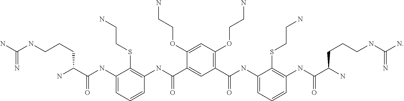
C(NCCCC(N)C(=O)NC1=CC=CC(NC(=O)C2=CC(C(=O)NC3=CC=CC(NC(=O)C(CCCNC(=N)N)N)=C3SCCN)=C(OCCN)C=C2OCCN)=C1SCCN)(=N)N
